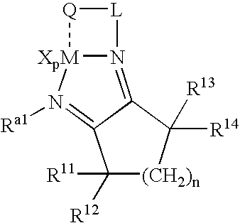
N12=C3C(=N([Ra1])[XpM]1[Q][L]2)C([R11])([R12])[(CH2)n]C3([R14])[R13]
